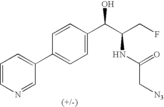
C1(C2=CC=C(C(C(CF)NC(C[N3])=O)O)C=C2)=CC=CN=C1
